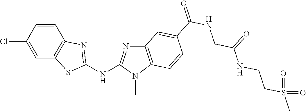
C1(Cl)=CC2=C(C=C1)N=C(NC1=NC3=C(N1C)C=CC(C(NCC(NCCS(C)(=O)=O)=O)=O)=C3)S2
